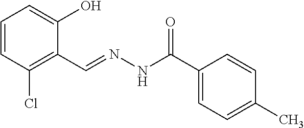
C1=CC(Cl)=C(C=NNC(=O)C2=CC=C(C)C=C2)C(O)=C1
